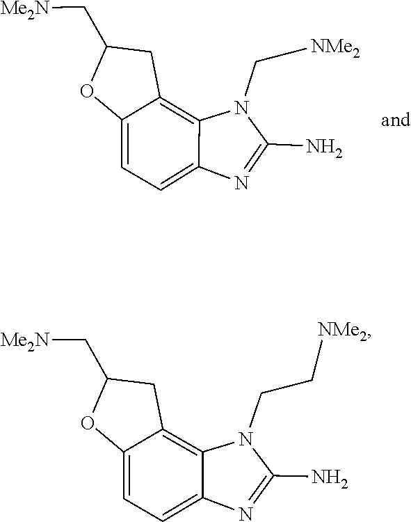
C1(N)=NC2=CC=C3C(=C2N1C[NMe2])CC(C[Me2N])O3.C1(N)=NC2=CC=C3OC(C[Me2N])CC3=C2N1CC[NMe2]
